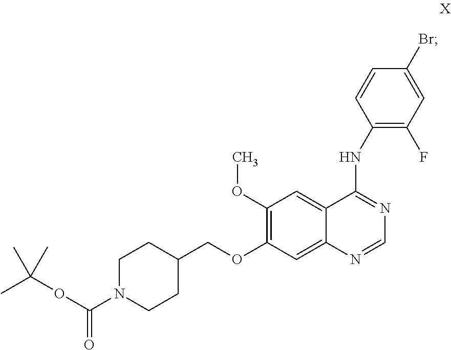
N1=C(NC2=C(F)C=C(Br)C=C2)C2=CC(OC)=C(OCC3CCN(C(OC(C)(C)C)=O)CC3)C=C2N=C1
